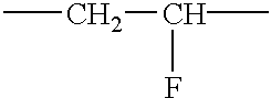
CCC(F)C
